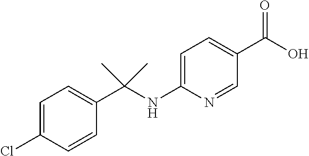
C1=C(Cl)C=CC(C(NC2=CC=C(C(O)=O)C=N2)(C)C)=C1
